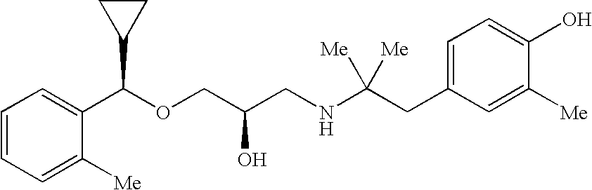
C1=CC=C([Me])C(C(OCC(CNC(CC2=CC=C(O)C([Me])=C2)([Me])[Me])O)C2CC2)=C1
